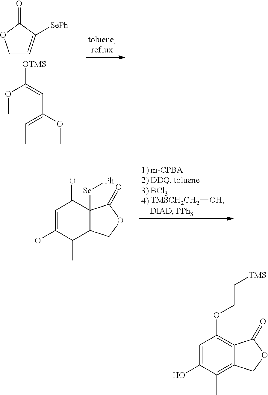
C1C=C([SePh])C(=O)O1.[OTMS]C(=CC(OC)=CC)OC.[TMSCH2CH2][OH].C1=C(OC)C(C)C2C([Se][Ph])(C1=O)C(=O)OC2.C1=C(O)C(C)=C2C(=C1OCC[TMS])C(=O)OC2
